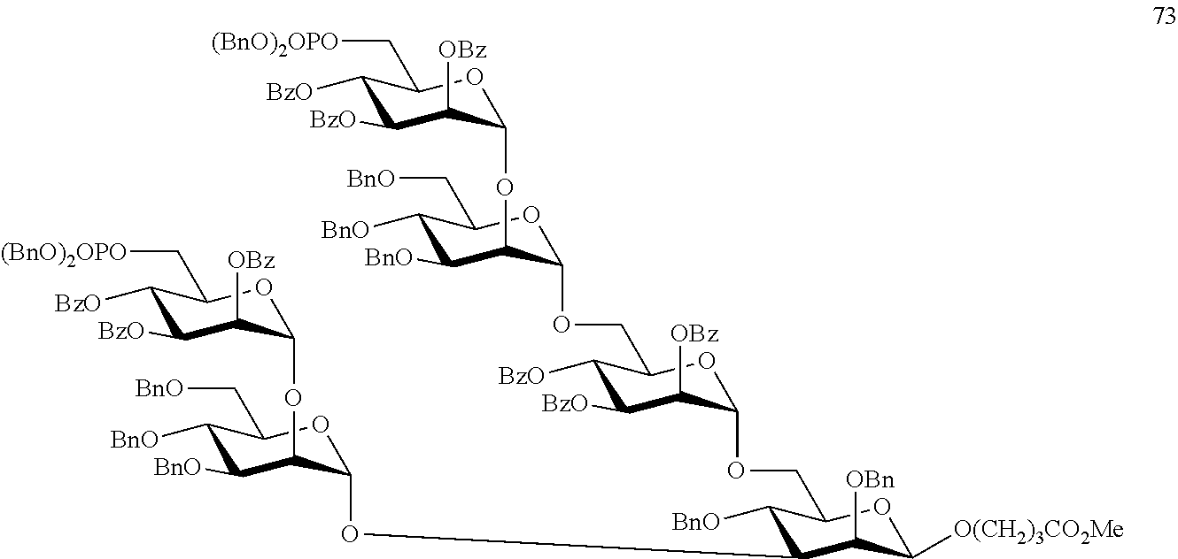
C1([BnO])C(OC2C(OC3C([OBz])C([BzO])C([BzO])C(C[(BnO)2OPO])O3)C([BnO])C([BnO])C(C[BnO])O2)C([OBn])C([O(CH2)3CO2Me])OC1COC1C([OBz])C([BzO])C([BzO])C(COC2C(OC3C([OBz])C([BzO])C([BzO])C(C[(BnO)2OPO])O3)C([BnO])C([BnO])C(C[BnO])O2)O1
